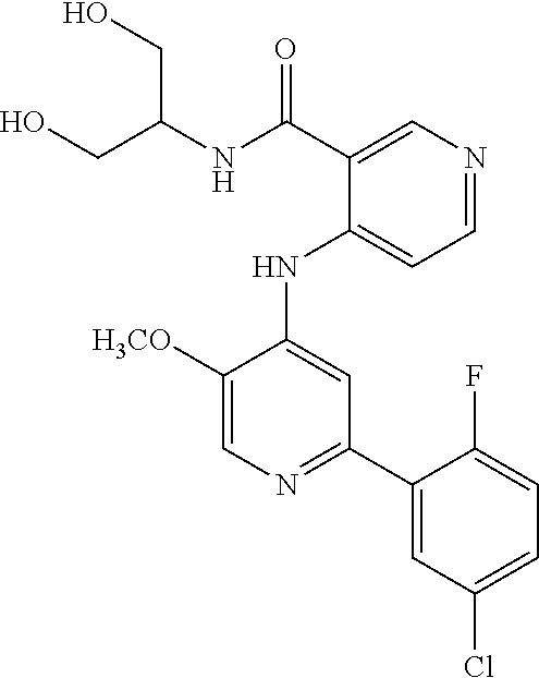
C1(NC2=CC(C3=CC(Cl)=CC=C3F)=NC=C2[H3CO])=CC=NC=C1C(NC(CO)CO)=O
